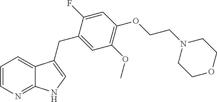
C1=CN=C2C(=C1)C(CC1=CC(OC)=C(OCCN3CCOCC3)C=C1F)=CN2
